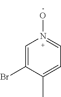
C1=C(Br)C(C)=CC=N1O
